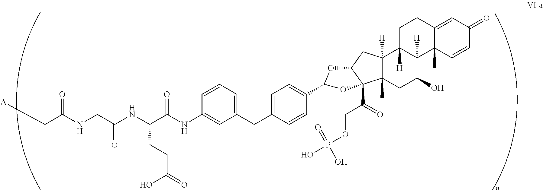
C1(CC2=CC=C(C3OC4CC5([H])C(C)(CC(O)C6([H])C5([H])CCC5=CC(=O)C=CC65C)C4(C(=O)COP(O)(=O)O)O3)C=C2)=CC=CC(NC(C(NC(CNC(C[A])=O)=O)CCC(=O)O)=O)=C1
